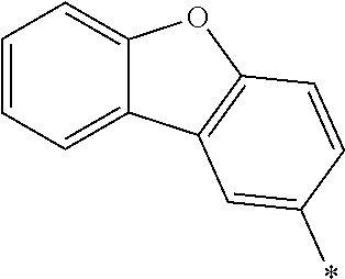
C1=CC=C2C(=C1)OC1=C2C=C(*)C=C1
